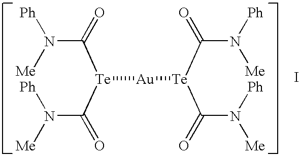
N(C(=O)[Te](C(N([Ph])[Me])=O)[Au][Te](C(N([Ph])[Me])=O)C(N([Me])[Ph])=O)([Me])[Ph].I
